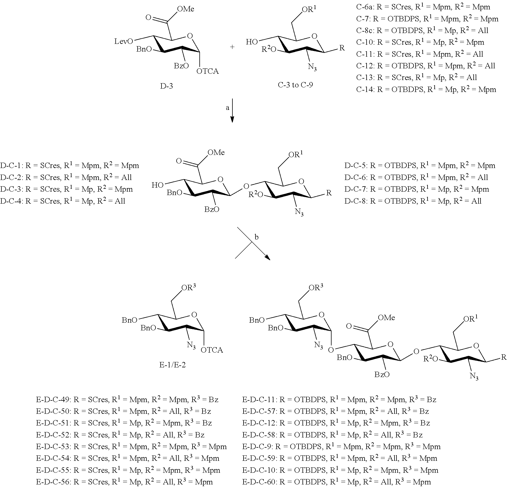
C1([LevO])C([BnO])C([BzO])C([OTCA])OC1C(=O)[OMe].[D].C1(O)C([R2O])C([N3])C([R])OC1C[OR1].C1(O)C([BnO])C([BzO])C(OC2C([R2O])C([N3])C([R])OC2C[OR1])OC1C(=O)[OMe].C1([BnO])C([BnO])C([N3])C([OTCA])OC1C[OR3].[E-1/E-2].C1([BnO])C([BnO])C([N3])C(OC2C([BnO])C([BzO])C(OC3C([R2O])C([N3])C([R])OC3C[OR1])OC2C(=O)[OMe])OC1C[OR3]
